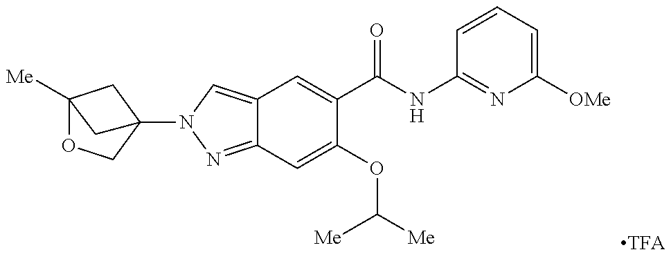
C12=CN(C34COC([Me])(C3)C4)N=C1C=C(OC([Me])[Me])C(C(NC1=NC([OMe])=CC=C1)=O)=C2
